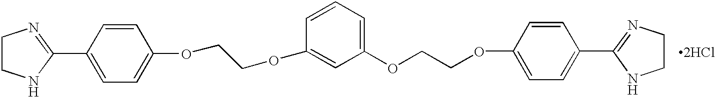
[2HCl].C1=CC(C2=NCCN2)=CC=C1OCCOC1=CC(OCCOC2=CC=C(C3=NCCN3)C=C2)=CC=C1
